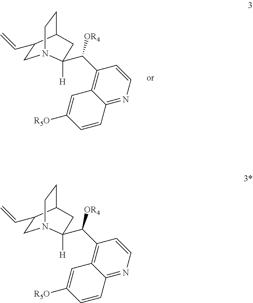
C1C(C=C)C2CCN1C([H])(C(C1=C3C(=NC=C1)C=CC([R5O])=C3)[OR4])C2.C1C(C=C)C2CCN1C([H])(C(C1=C3C(=NC=C1)C=CC([R5O])=C3)[OR4])C2
